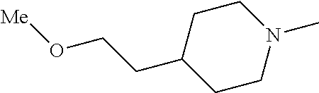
N1(C)CCC(CCO[Me])CC1
